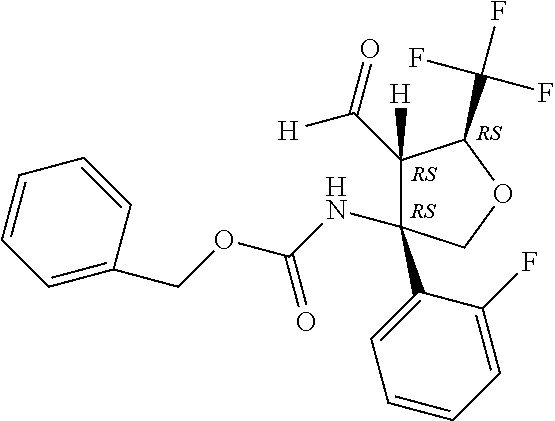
C1([H])(C(=O)[H])C(C(F)(F)F)OCC1(NC(OCC1=CC=CC=C1)=O)C1=CC=CC=C1F
